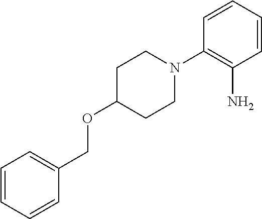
C1=CC=CC(N2CCC(OCC3=CC=CC=C3)CC2)=C1N
